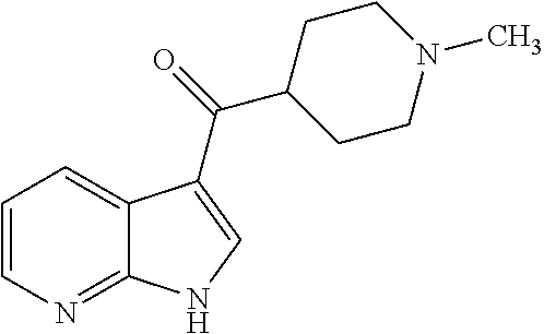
C1=CN=C2C(=C1)C(C(=O)C1CCN(C)CC1)=CN2
